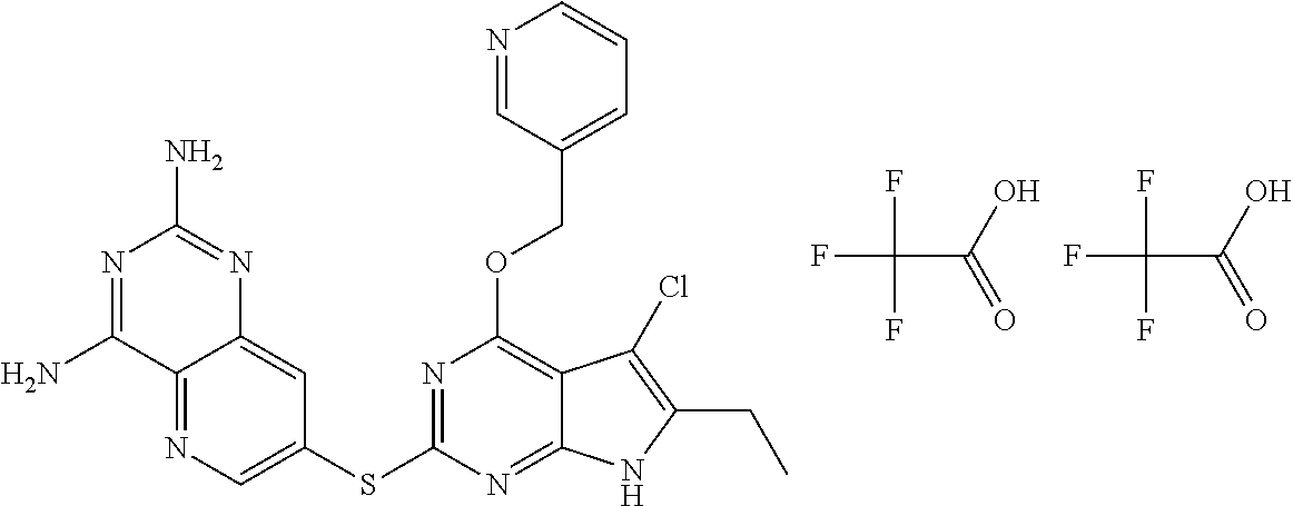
FC(C(O)=O)(F)F.C12=NC=C(SC3=NC(OCC4=CC=CN=C4)=C4C(=N3)NC(CC)=C4Cl)C=C1N=C(N)N=C2N.FC(C(O)=O)(F)F
